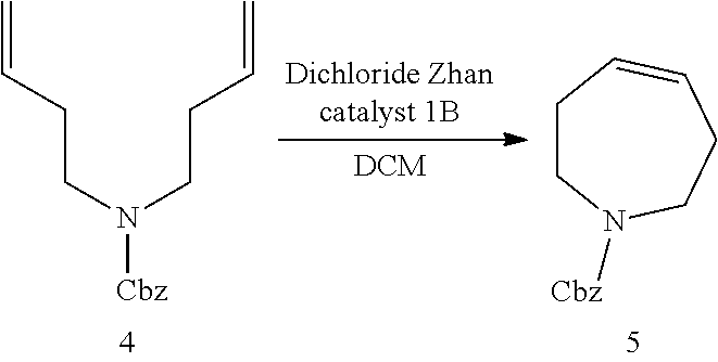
C=CCCN(CCC=C)[Cbz].C1CN([Cbz])CCC=C1
